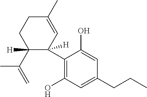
C1(C(=C)C)([H])C(C2=C(O)C=C(CCC)C=C2O)([H])C=C(C)CC1
